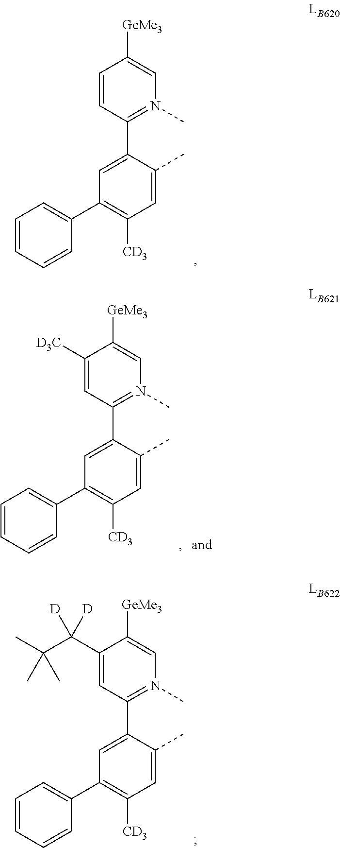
C1=CC(C2=CC(C3=CC=CC=C3)=C([CD3])C=C2C)=N(C)C=C1[GeMe3].C1([D3C])=CC(C2=CC(C3=CC=CC=C3)=C([CD3])C=C2C)=N(C)C=C1[GeMe3].C1(C(C(C)(C)C)([D])[D])=CC(C2=CC(C3=CC=CC=C3)=C([CD3])C=C2C)=N(C)C=C1[GeMe3]
